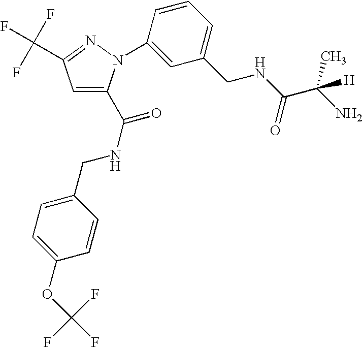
C1=C(C(NCC2=CC=C(OC(F)(F)F)C=C2)=O)N(C2=CC(CNC(C(N)(C)[H])=O)=CC=C2)N=C1C(F)(F)F
